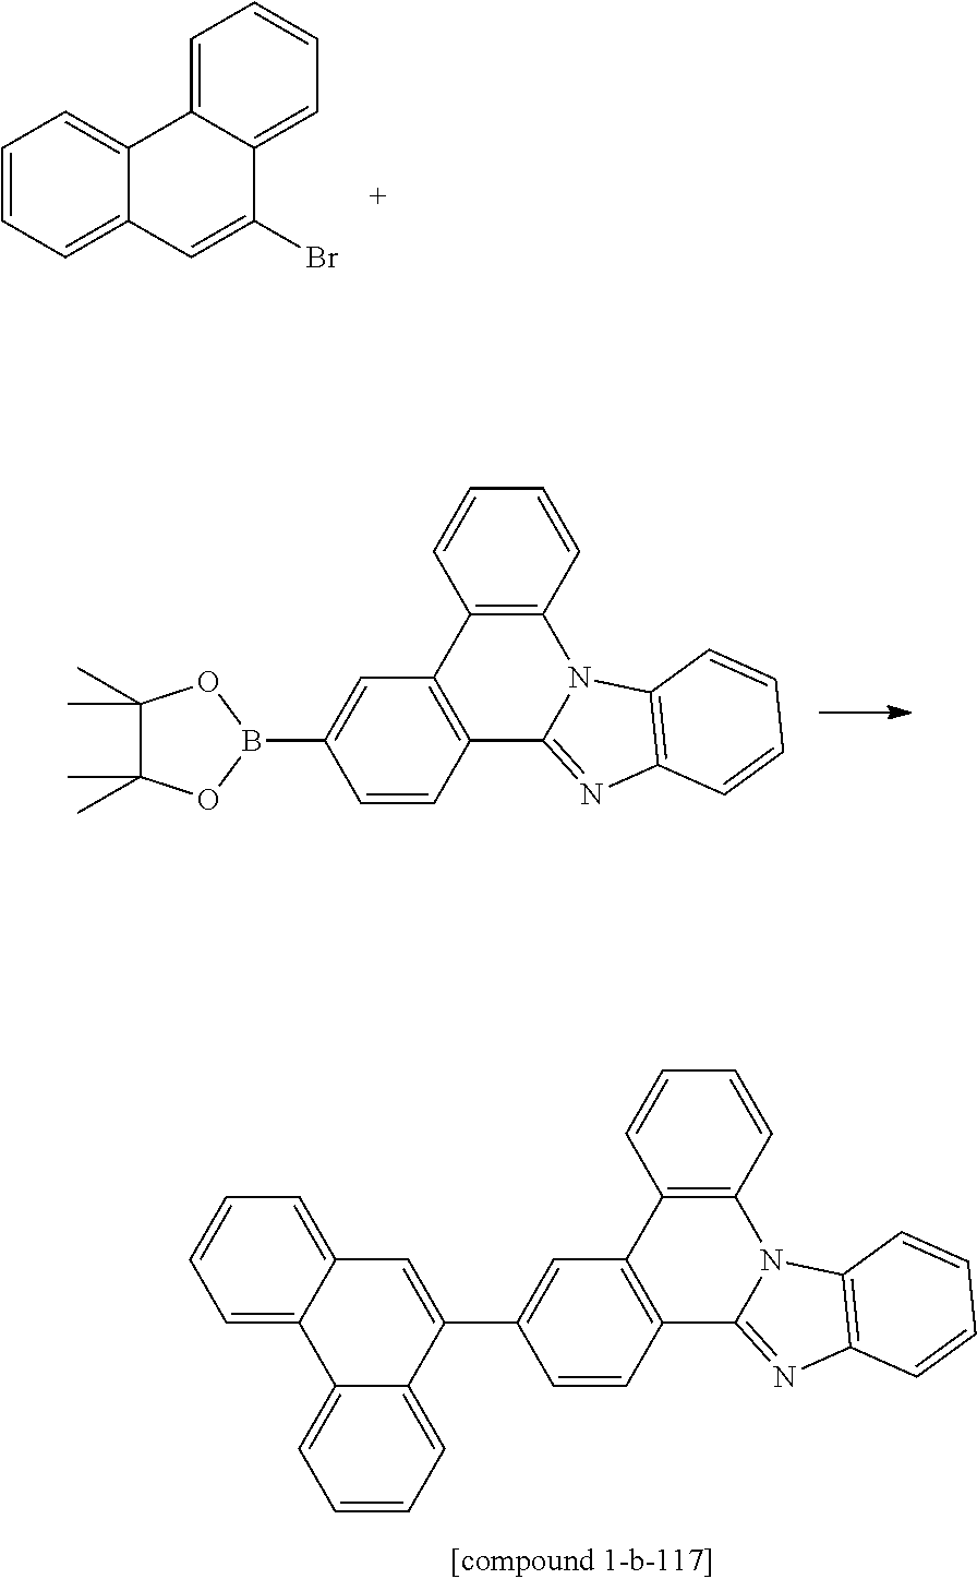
C1=CC=C2C(=C1)C1=CC=CC=C1C(Br)=C2.C12=C(C3=C(C4=NC5=C(N14)C=CC=C5)C=CC(B1OC(C)(C)C(C)(C)O1)=C3)C=CC=C2.C12=C(C3=C(C4=NC5=C(N14)C=CC=C5)C=CC(C1=CC4=CC=CC=C4C4=CC=CC=C14)=C3)C=CC=C2
